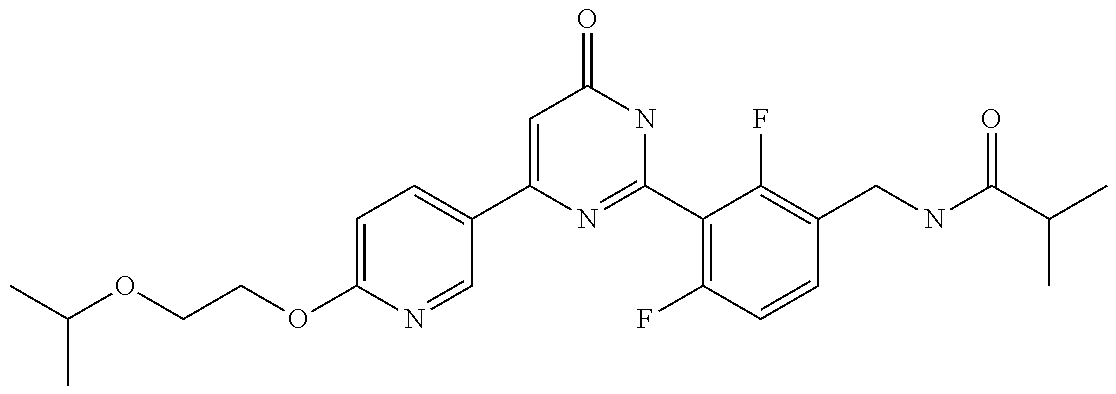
C1(C2=CC=C(OCCOC(C)C)N=C2)=CC(=O)NC(C2=C(F)C=CC(CNC(C(C)C)=O)=C2F)=N1
